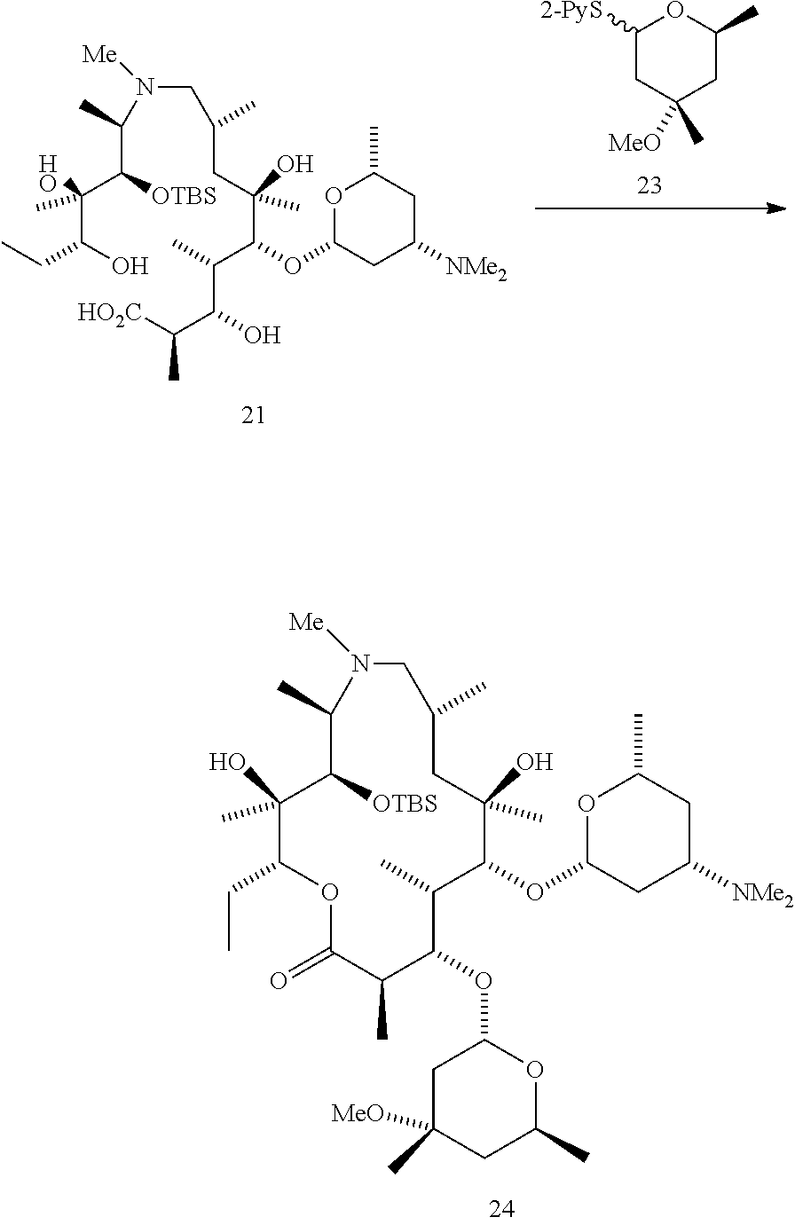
C1(C)CC(O)(C)C(OC2CC([NMe2])CC(C)O2)C(C)C(OC2CC(C)([MeO])CC(C)O2)C(C)C(=O)OC(CC)C(O)(C)C([OTBS])C(C)N([Me])C1.C(CC(O)(C(OC1CC([NMe2])CC(C)O1)C(C)C(O)C([HO2C])C)C)(C)CN([Me])C(C(C(O)(C(O)CC)C)[OTBS])C.C1([2-PyS])CC([MeO])(C)CC(C)O1
